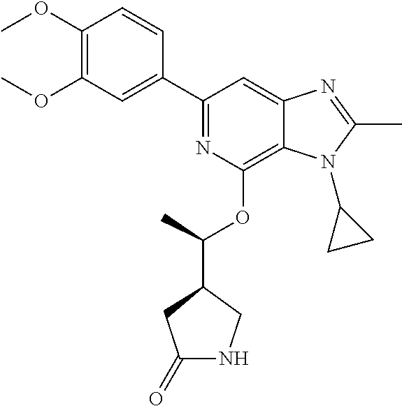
N1=C(C2=CC(OC)=C(OC)C=C2)C=C2C(=C1OC(C)C1CNC(=O)C1)N(C1CC1)C(C)=N2
